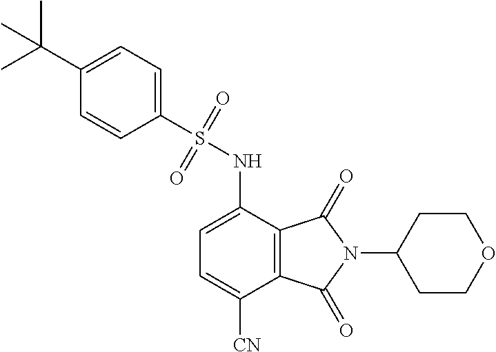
C1(S(NC2=CC=C([CN])C3=C2C(=O)N(C2CCOCC2)C3=O)(=O)=O)=CC=C(C(C)(C)C)C=C1
